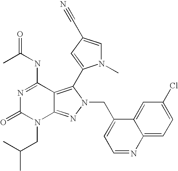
N1=C(NC(C)=O)C2=C(C3=CC(C#N)=CN3C)N(CC3=CC=NC4=CC=C(Cl)C=C34)N=C2N(CC(C)C)C1=O
